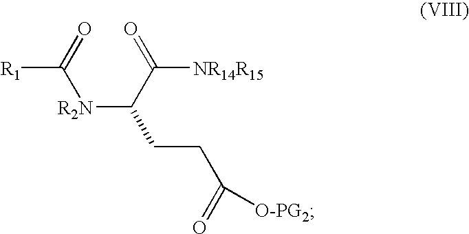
[R1]C(=O)[R2N]C(CCC(=O)[O-PG2])C(=O)[NR14R15]
